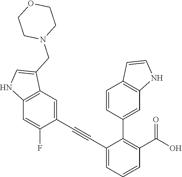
C1(F)=CC2=C(C=C1C#CC1=CC=CC(C(=O)O)=C1C1=CC3=C(C=C1)C=CN3)C(CN1CCOCC1)=CN2
